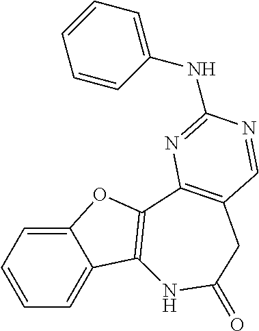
C1=CC=C2C(=C1)OC1=C2NC(=O)CC2=C1N=C(NC1=CC=CC=C1)N=C2
